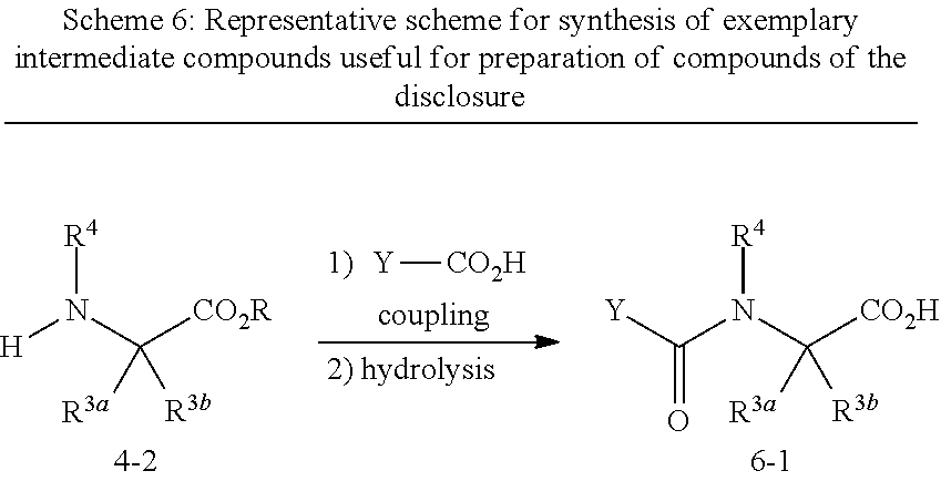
[H]N(C([CO2R])([R3a])[R3b])[R4].[Y][CO2H].C(N(C([CO2H])([R3a])[R3b])[R4])([Y])=O
